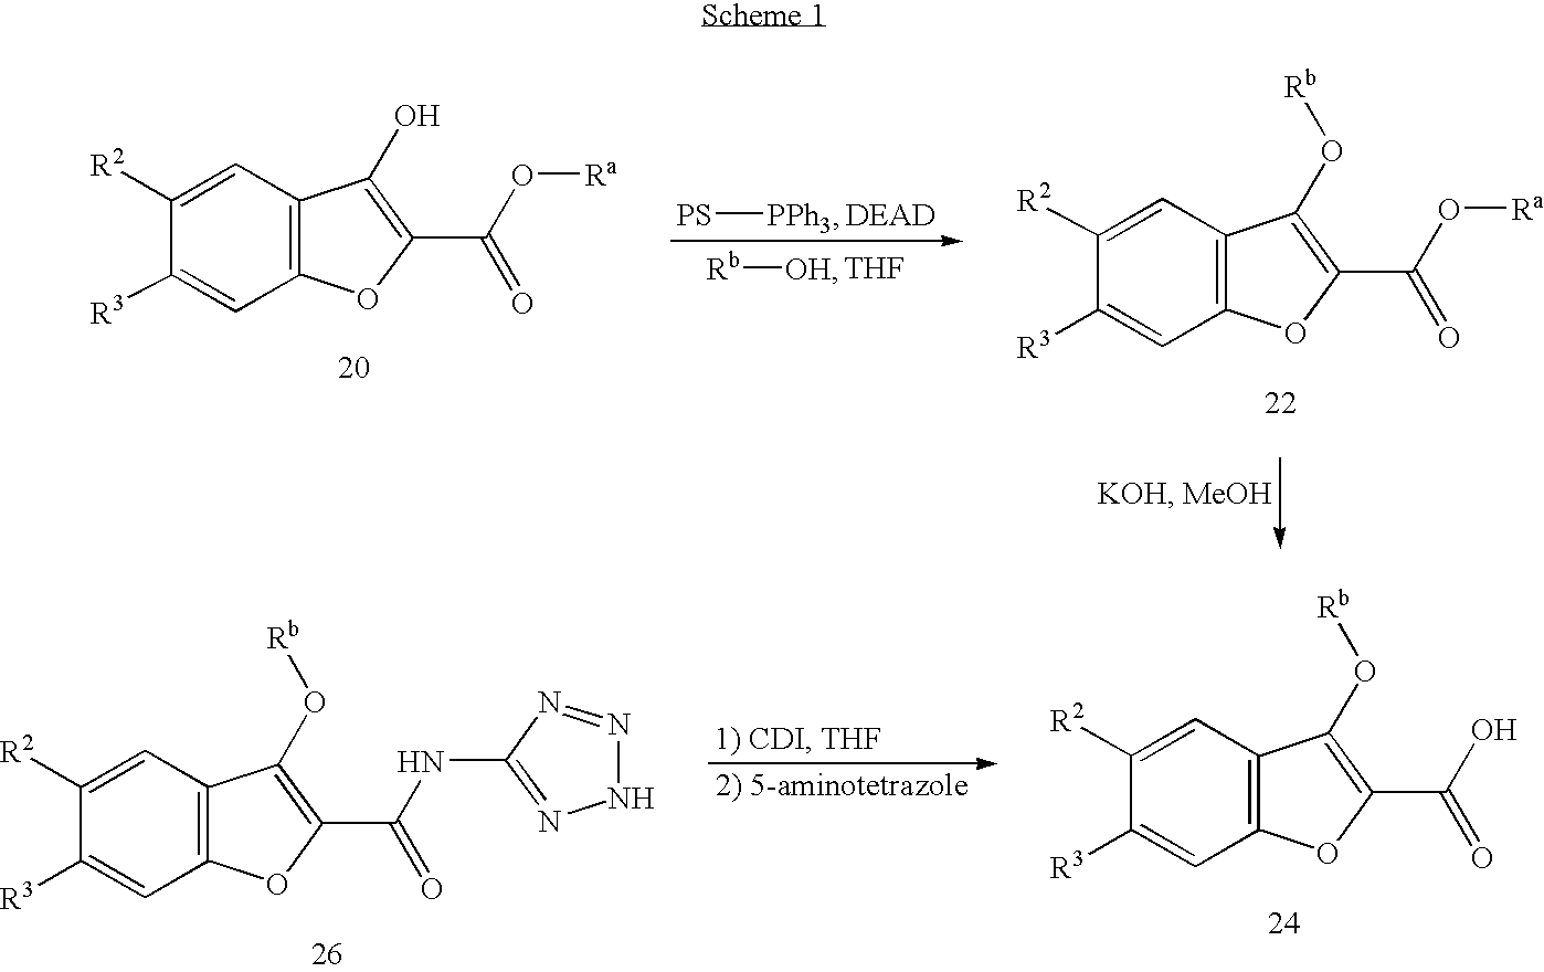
C1([R2])=CC2=C(C=C1[R3])OC(C(=O)O[Ra])=C2O.[Rb][OH].[THF].[PS][PPh3].C1([R2])=CC2=C(C=C1[R3])OC(C(=O)O[Ra])=C2O[Rb].C1([R2])=CC2=C(C=C1[R3])OC(C(=O)O)=C2O[Rb].C1([R2])=CC2=C(C=C1[R3])OC(C(=O)NC1=NNN=N1)=C2O[Rb]
